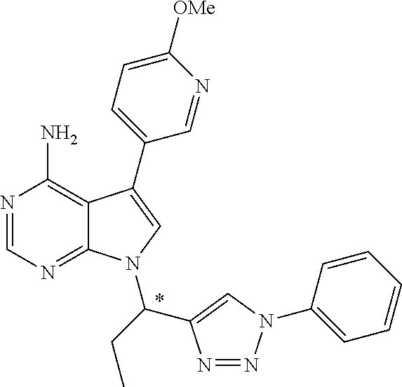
N1=CN=C2C(=C1N)C(C1=CC=C([OMe])N=C1)=CN2C(CC)C1=CN(C2=CC=CC=C2)N=N1
